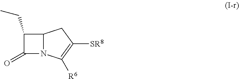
C1(CC)C(=O)N2C1CC([SR8])=C2[R6]
